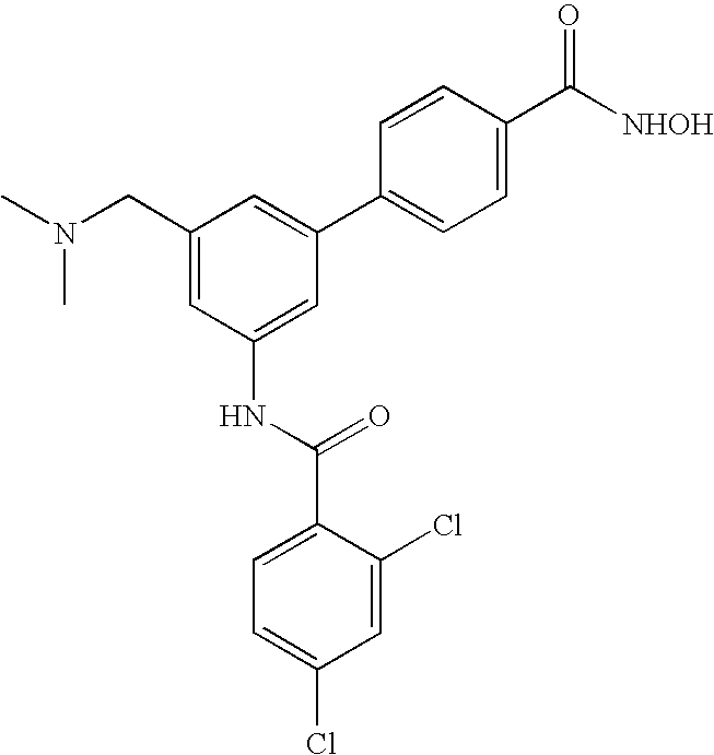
CN(C)CC1=CC(NC(=O)C2=CC=C(Cl)C=C2Cl)=CC(C2=CC=C(C([NHOH])=O)C=C2)=C1
